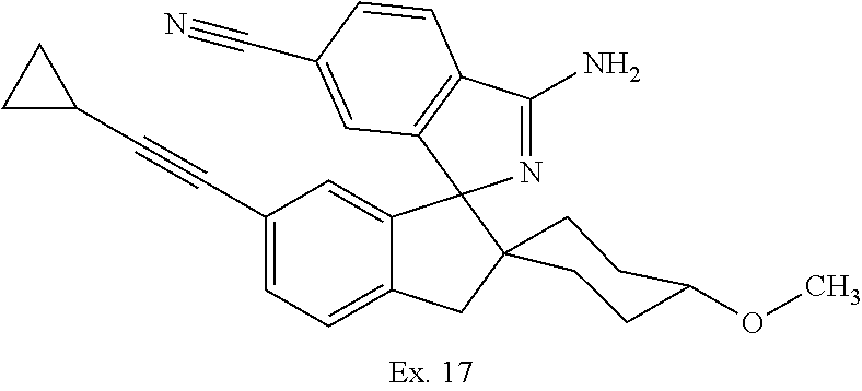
C(C1=CC=C2C(=C1)C1(C3(C2)CCC(OC)CC3)N=C(N)C2=C1C=C(C#N)C=C2)#CC1CC1
